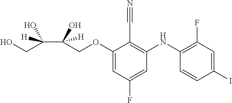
C(OC1=CC(F)=CC(NC2=C(F)C=C(I)C=C2)=C1C#N)C(C(CO)(O)[H])(O)[H]
